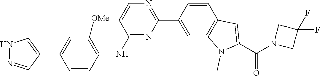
N1N=CC(C2=CC([OMe])=C(NC3=NC(C4=CC5=C(C=C4)C=C(C(N4CC(F)(F)C4)=O)N5C)=NC=C3)C=C2)=C1
